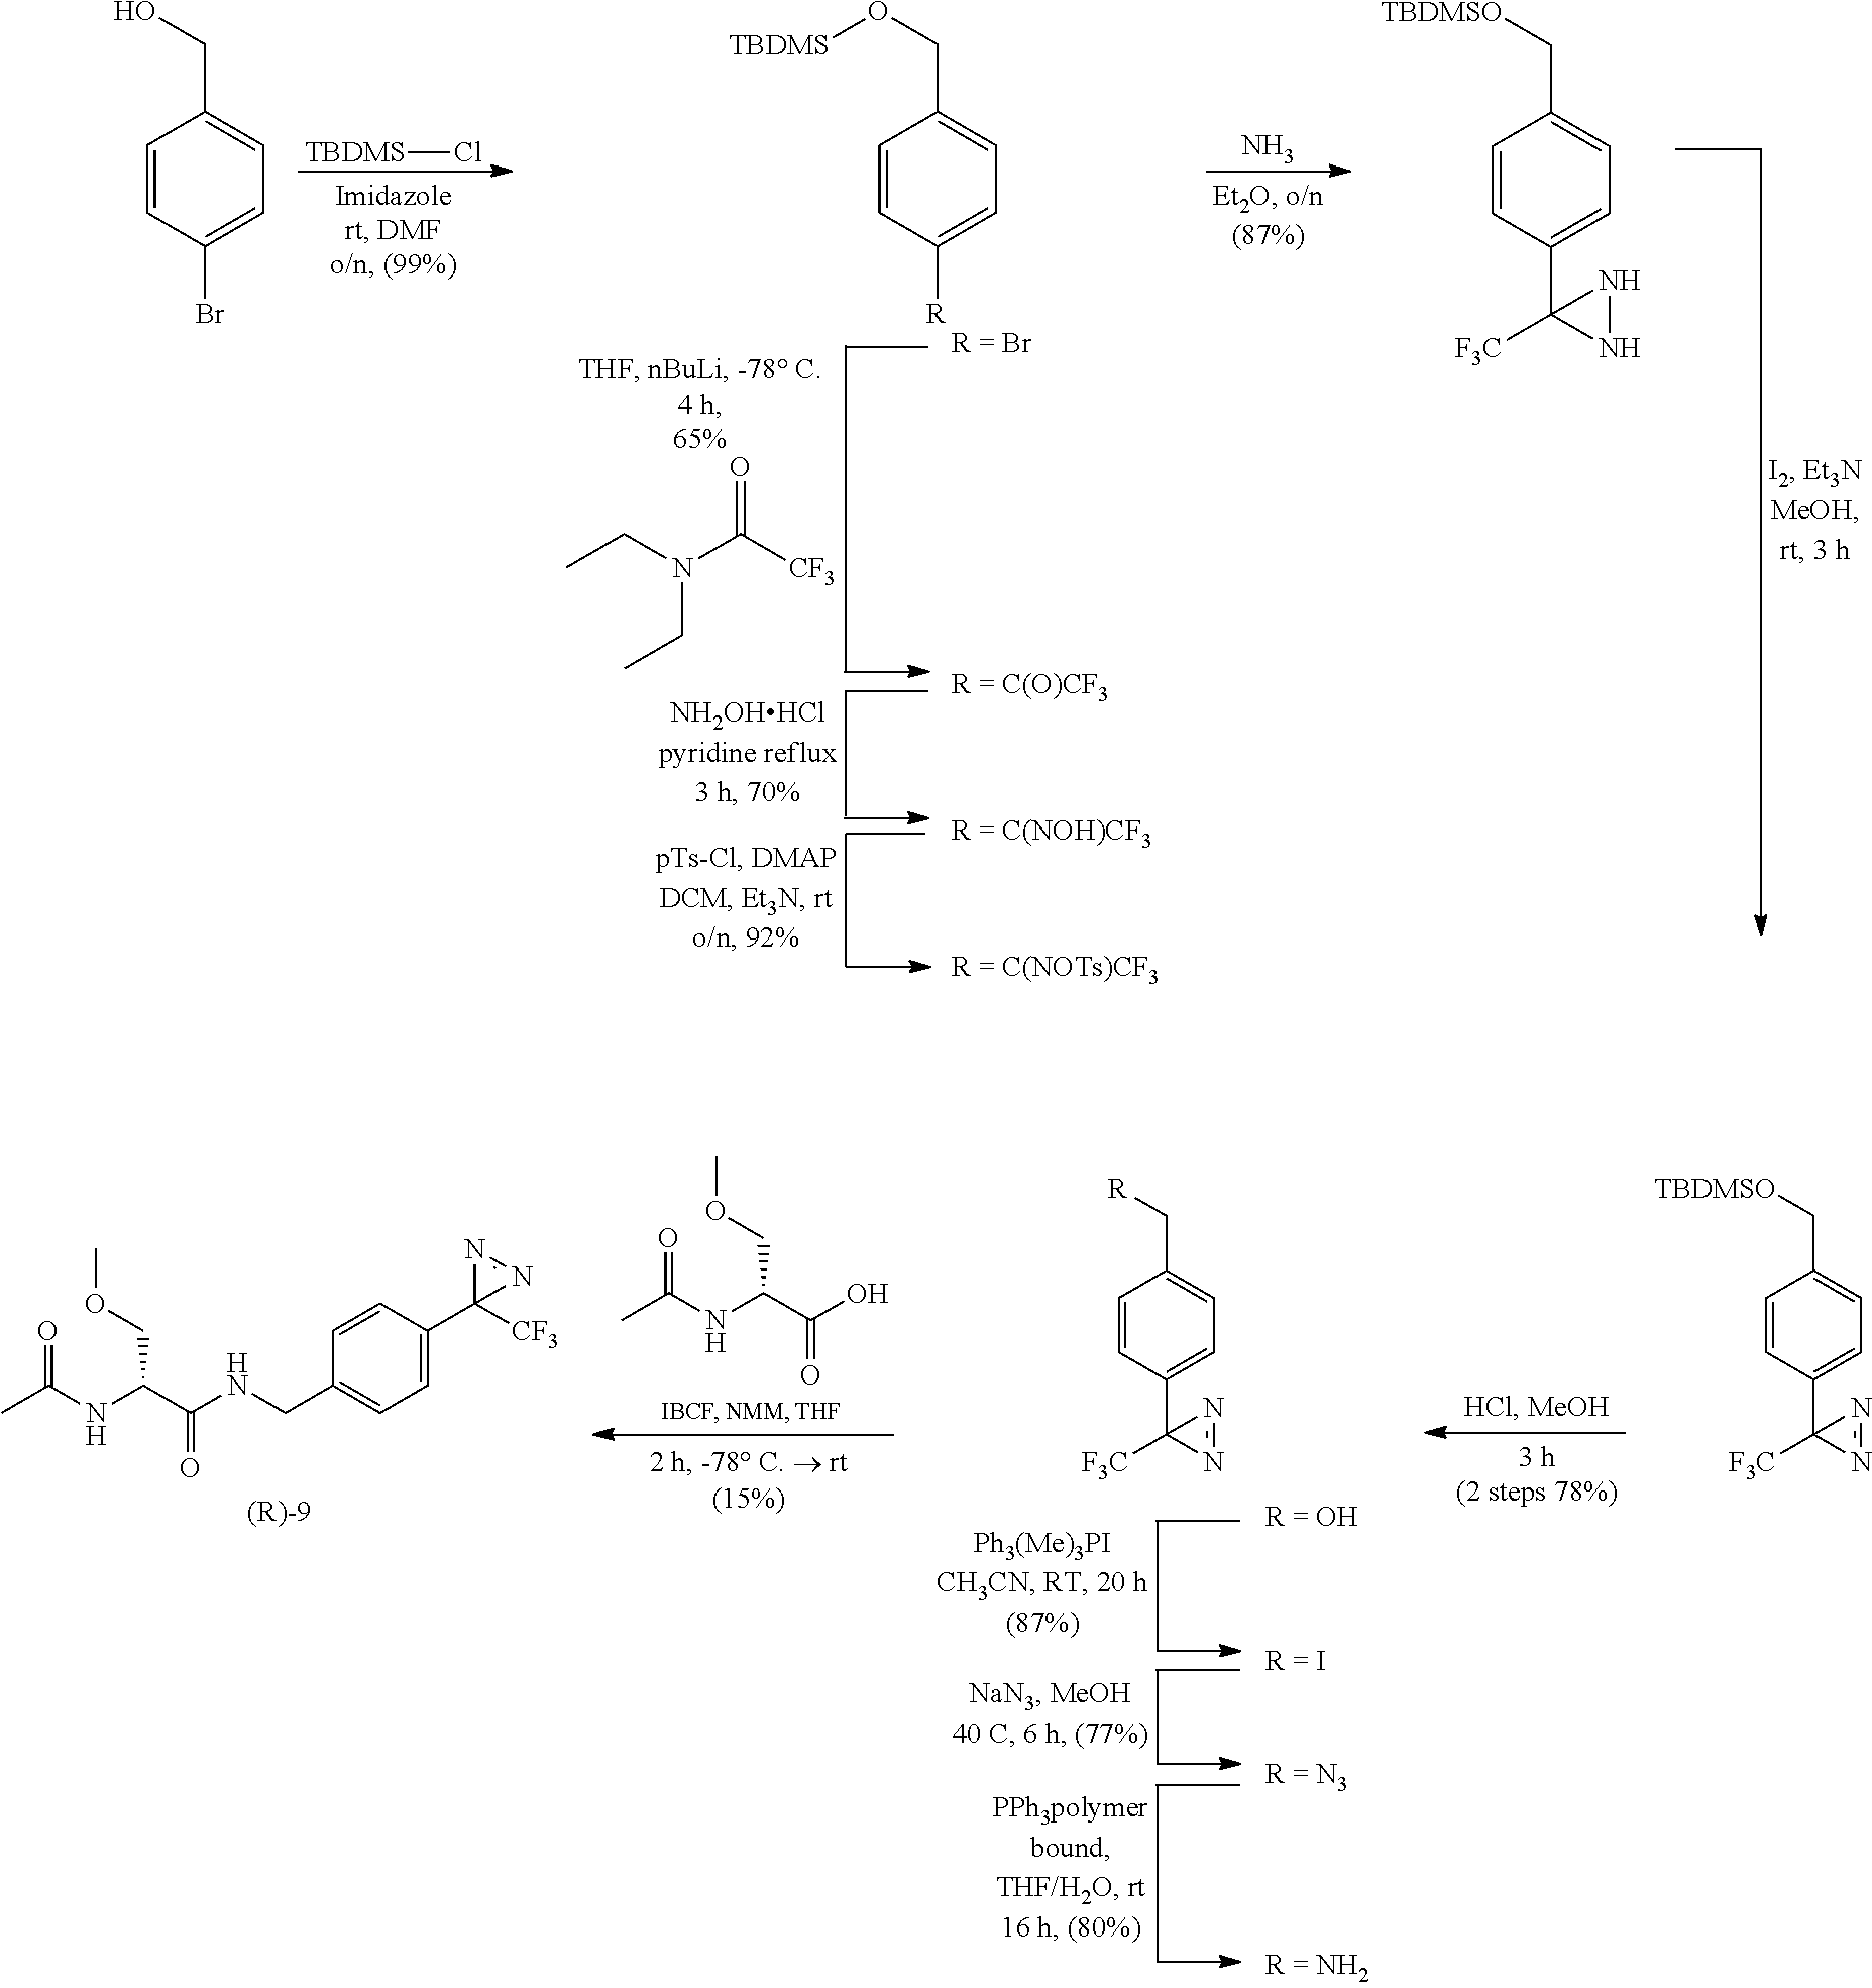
O=C(NC(C(O)=O)COC)C.O=C(NC(C(NCC1=CC=C(C2([CF3])N=N2)C=C1)=O)COC)C.C1=CC(C2([F3C])N=N2)=CC=C1C[R].C1=CC(C2([F3C])N=N2)=CC=C1C[TBDMSO].N(CC)(C(=O)[CF3])CC.[TBDMS]Cl.N.C1=CC(Br)=CC=C1CO.C1=CC([R])=CC=C1CO[TBDMS].C1=CC(C2([F3C])NN2)=CC=C1C[TBDMSO]
